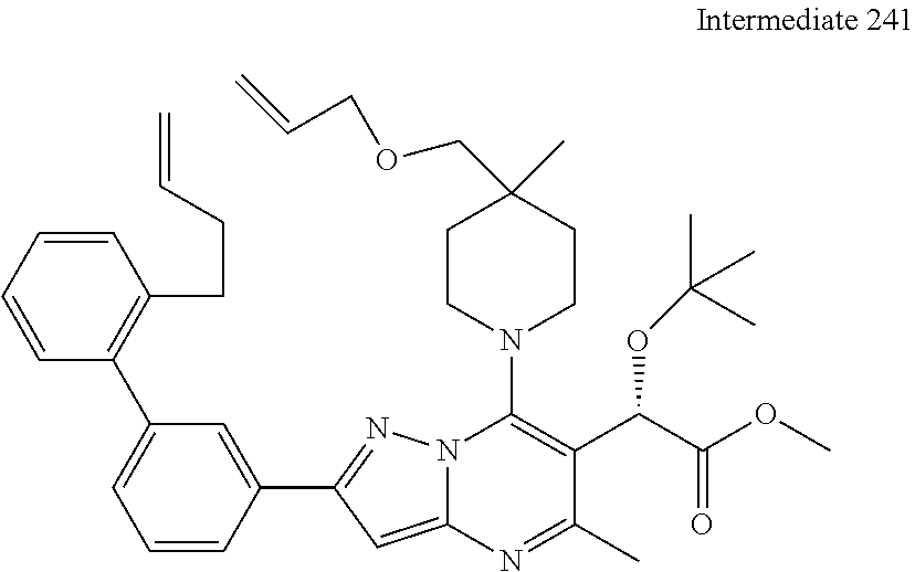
C12=CC(C3=CC(C4=C(CCC=C)C=CC=C4)=CC=C3)=NN1C(N1CCC(COCC=C)(C)CC1)=C(C(C(=O)OC)OC(C)(C)C)C(C)=N2
